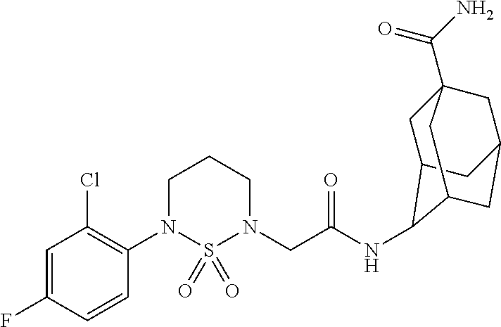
C1=C(F)C=CC(N2S(=O)(=O)N(CC(NC3C4CC5(C(N)=O)CC(CC3C5)C4)=O)CCC2)=C1Cl
